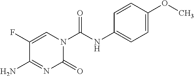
C1=CC(NC(N2C(=O)N=C(N)C(F)=C2)=O)=CC=C1OC
